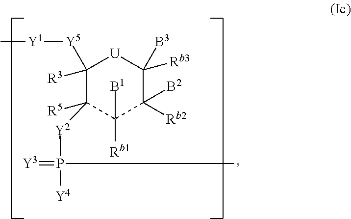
C1([Y5][Y1]C)([R3])C([R5])([Y2]P(=[Y3])(C)[Y4])C([B1])([Rb1])C([Rb2])([B2])C([B3])([Rb3])[U]1
